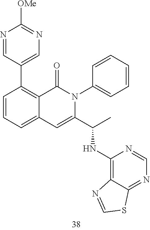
N1=CC(C2=C3C(=CC=C2)C=C(C(C)NC2=C4C(=NC=N2)SC=N4)N(C2=CC=CC=C2)C3=O)=CN=C1[OMe]
